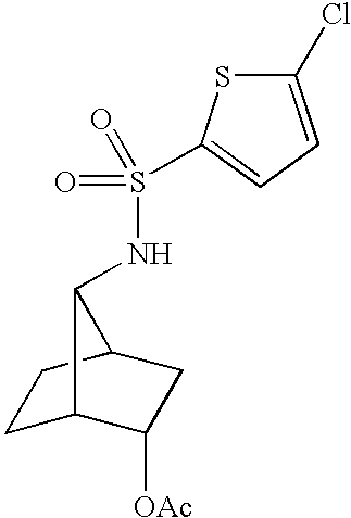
C1C2C([OAc])CC(C1)C2NS(C1=CC=C(Cl)S1)(=O)=O
